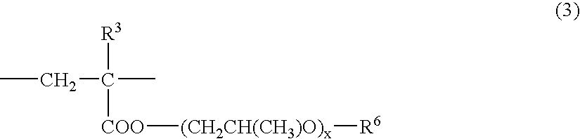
CCC(C)([R3])[COO][(CH2CH(CH3)O)x][R6]
